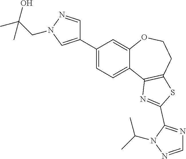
C1=NN(C(C)C)C(C2=NC3=C(CCOC4=CC(C5=CN(CC(C)(O)C)N=C5)=CC=C43)S2)=N1
